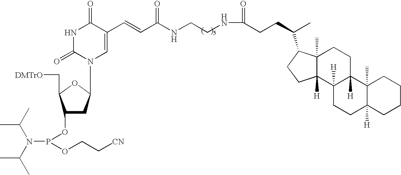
C(NCCNC(C=CC1=CN(C2CC(OP(OCC[CN])N(C(C)C)C(C)C)C(C[DMTrO])O2)C(=O)NC1=O)=O)(CCC(C)C1C2(C)C([H])(CC1)C1([H])C([H])(CC2)C2(C)C([H])(CC1)CCCC2)=O
